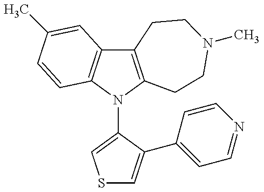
C12=C(N(C3=CSC=C3C3=CC=NC=C3)C3=C1C=C(C)C=C3)CCN(C)CC2
